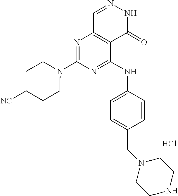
N1=C(NC2=CC=C(CN3CCNCC3)C=C2)C2=C(N=C1N1CCC([NC])CC1)C=NNC2=O.Cl
